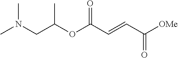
N(CC(OC(C=CC([OMe])=O)=O)C)(C)C
